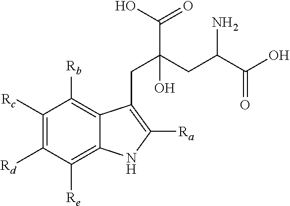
C12=C([Re])C([Rd])=C([Rc])C([Rb])=C1C(CC(CC(C(O)=O)N)(O)C(=O)O)=C([Ra])N2
